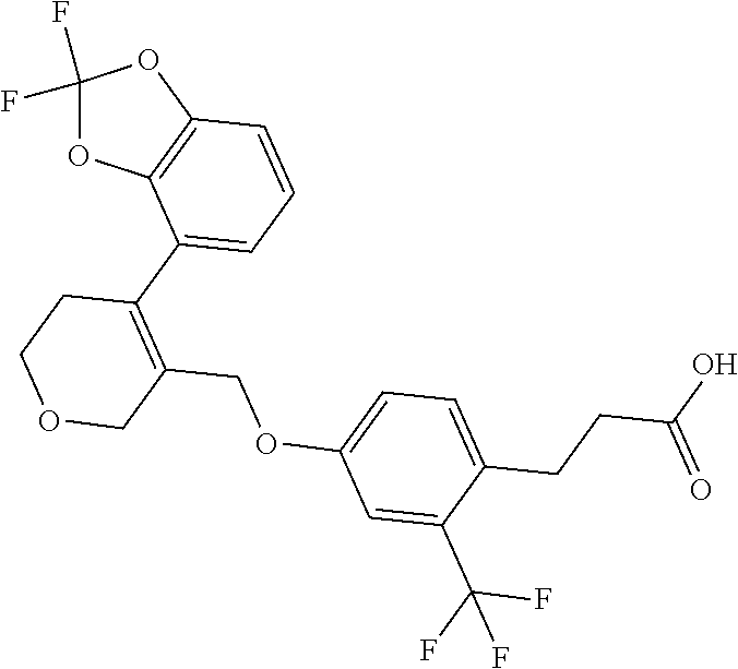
O1C2=C(OC1(F)F)C=CC=C2C1=C(COC2=CC=C(CCC(O)=O)C(C(F)(F)F)=C2)COCC1
